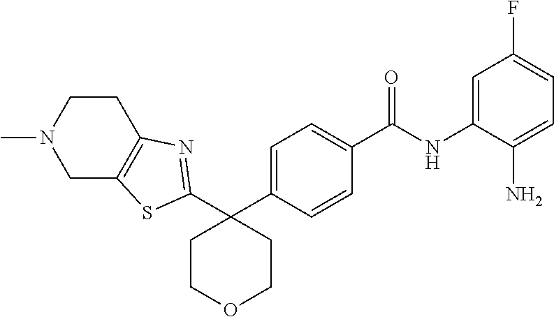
C1=C(C2(C3=NC4=C(CN(C)CC4)S3)CCOCC2)C=CC(C(NC2=CC(F)=CC=C2N)=O)=C1
